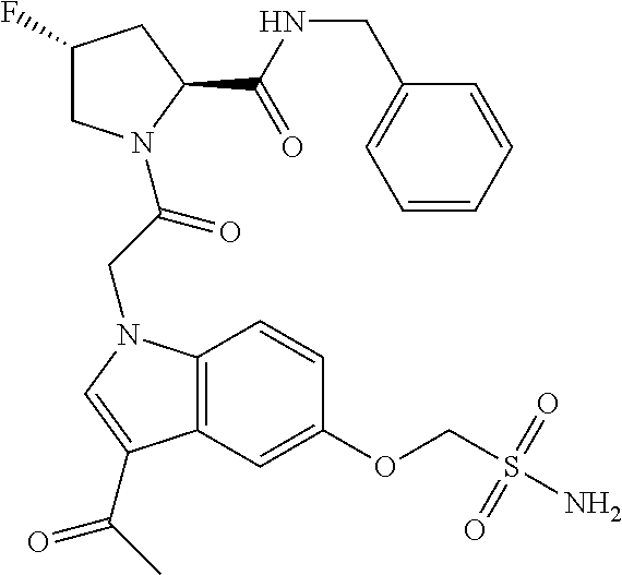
C1(F)CN(C(CN2C3=C(C=C(OCS(N)(=O)=O)C=C3)C(C(C)=O)=C2)=O)C(C(NCC2=CC=CC=C2)=O)C1
